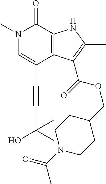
C(C1=CN(C)C(=O)C2=C1C(C(=O)OCC1CCN(C(=O)C)CC1)=C(C)N2)#CC(O)(C)C
